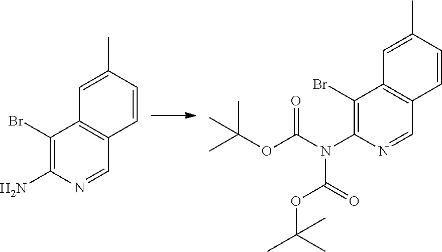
C1=C(C)C=CC2=C1C(Br)=C(N)N=C2.C1=C(C)C=CC2=C1C(Br)=C(N(C(OC(C)(C)C)=O)C(OC(C)(C)C)=O)N=C2
